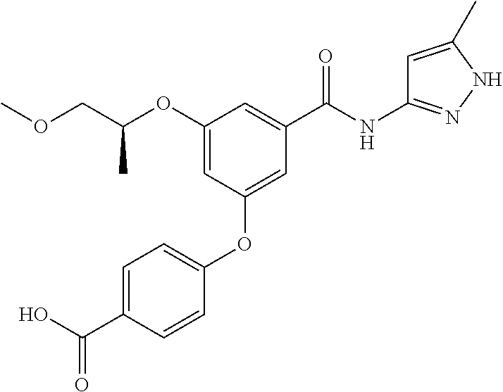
C1=CC(OC2=CC(C(NC3=NNC(C)=C3)=O)=CC(OC(COC)C)=C2)=CC=C1C(O)=O
